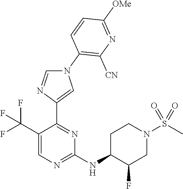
C1(C(F)(F)F)=CN=C(NC2C(F)CN(S(C)(=O)=O)CC2)N=C1C1=CN(C2=C([CN])N=C([OMe])C=C2)C=N1
